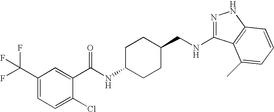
N1=C(NCC2CCC(NC(=O)C3=CC(C(F)(F)F)=CC=C3Cl)CC2)C2=C(N1)C=CC=C2C
